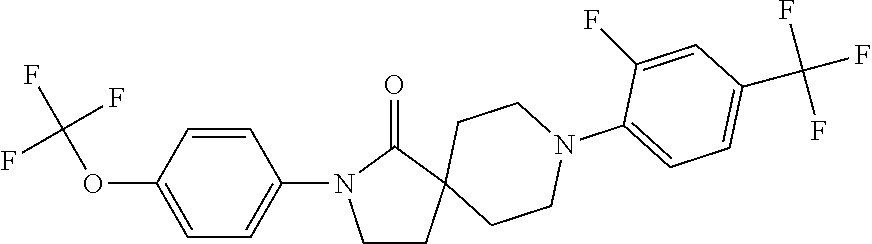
C1=CC(OC(F)(F)F)=CC=C1N1CCC2(CCN(C3=CC=C(C(F)(F)F)C=C3F)CC2)C1=O
